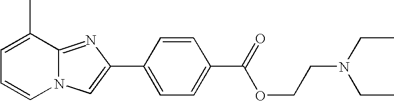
N12C(=NC(C3=CC=C(C(=O)OCCN(CC)CC)C=C3)=C1)C(C)=CC=C2
